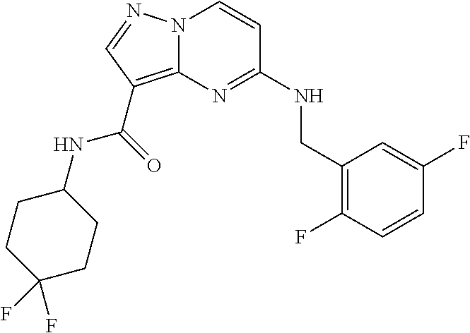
N12C(=C(C(=O)NC3CCC(F)(F)CC3)C=N1)N=C(NCC1=C(F)C=CC(F)=C1)C=C2
